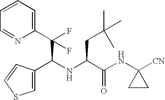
C(C(NC(CC(C)(C)C)C(NC1([CN])CC1)=O)C1=CSC=C1)(F)(C1=CC=CC=N1)F
